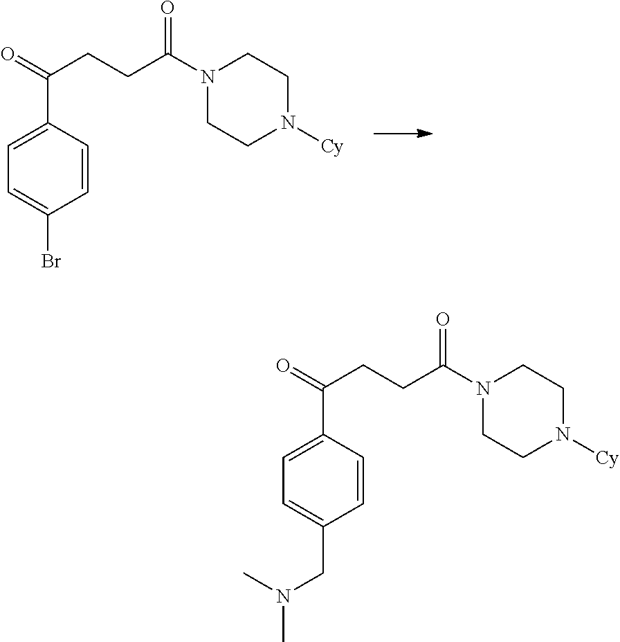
C1=CC(C(=O)CCC(N2CCN([Cy])CC2)=O)=CC=C1Br.C1=CC(C(=O)CCC(N2CCN([Cy])CC2)=O)=CC=C1CN(C)C
